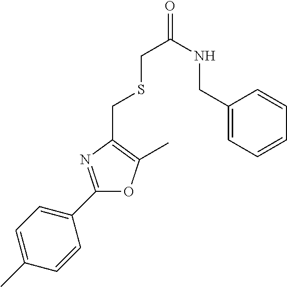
C1(C)=CC=C(C2=NC(CSCC(=O)NCC3=CC=CC=C3)=C(C)O2)C=C1
